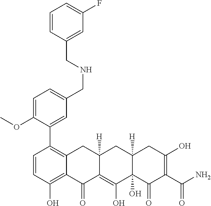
C1=CC(O)=C2C(=C1C1=CC(CNCC3=CC(F)=CC=C3)=CC=C1OC)CC1([H])C(=C(O)C3(O)C([H])(C1)CC(O)=C(C(N)=O)C3=O)C2=O
